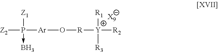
[Z2]P([Ar]O[R][Y]([R2])([R1])[R3])([Z1])->B.[X9]
